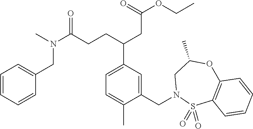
C1=CC=CC(CN(C)C(CCC(CC(=O)OCC)C2=CC=C(C)C(CN3S(=O)(=O)C4=C(OC(C)C3)C=CC=C4)=C2)=O)=C1
